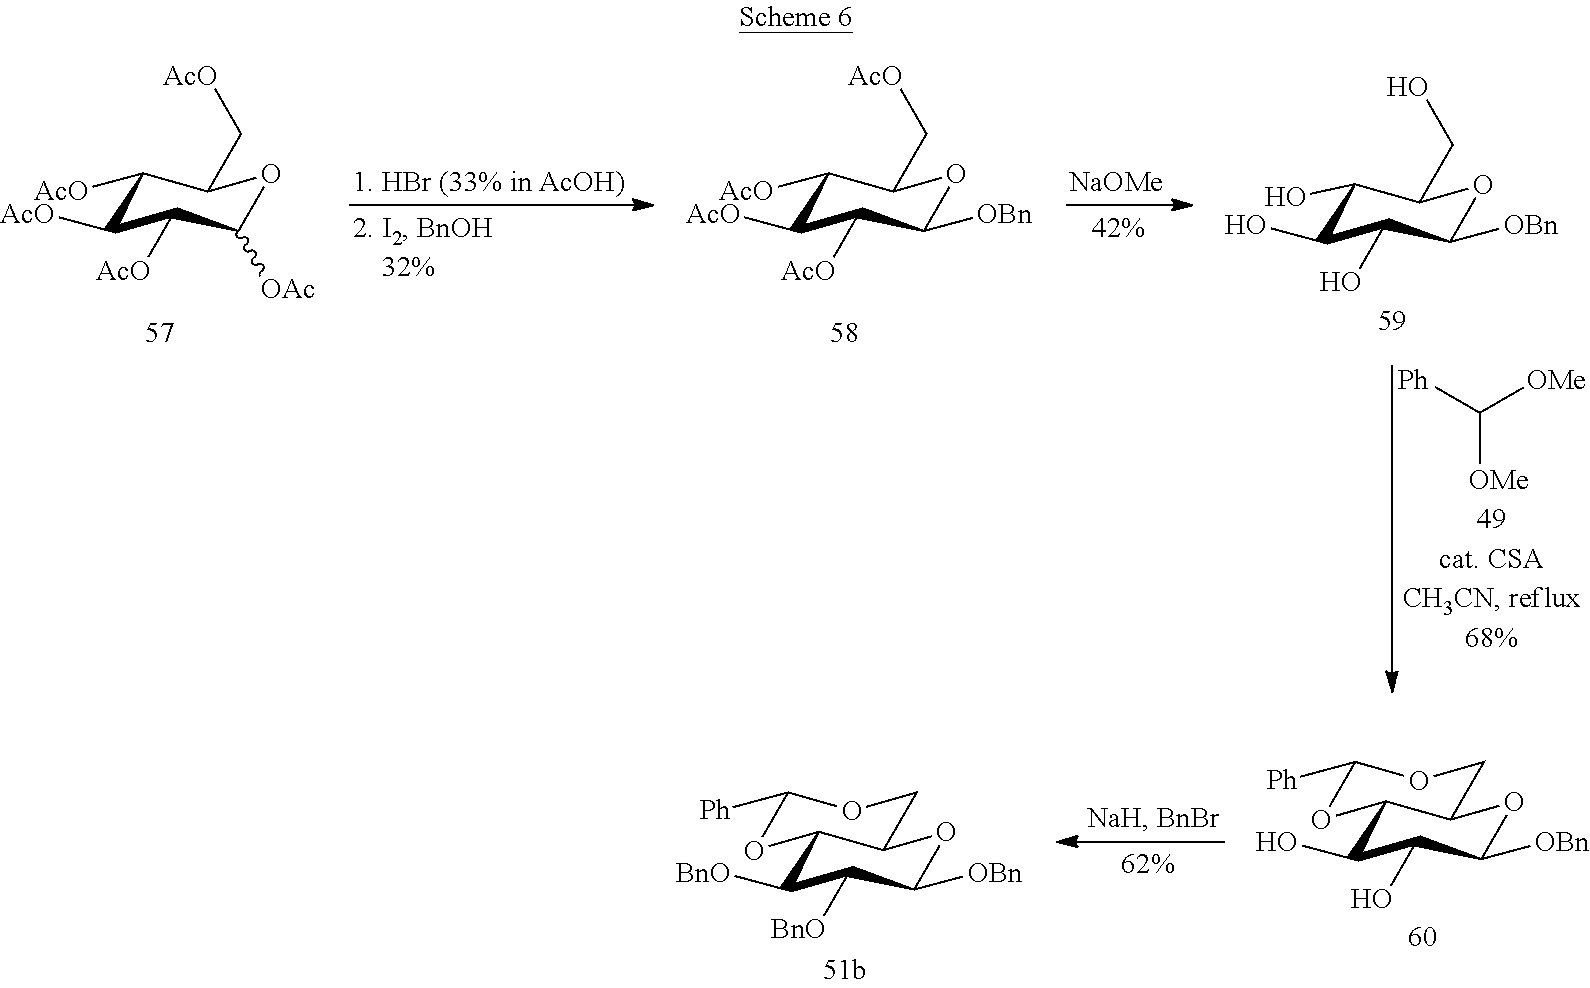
[NaOMe].C1(O)C(O)C(O)C([OBn])OC1CO.C1([AcO])C([AcO])C([AcO])C([OBn])OC1C[AcO].C1([AcO])C([AcO])C([AcO])C([OAc])OC1C[AcO].[OMe]C([OMe])[Ph].C1(O)C(O)C([OBn])OC2C1OC([Ph])OC2.C1([BnO])C([BnO])C([OBn])OC2C1OC([Ph])OC2
